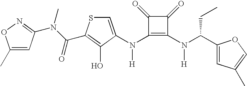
N(C1=C(N(C(C2=CC(C)=CO2)CC)[H])C(=O)C1=O)([H])C1=CSC(C(N(C)C2=NOC(C)=C2)=O)=C1O
